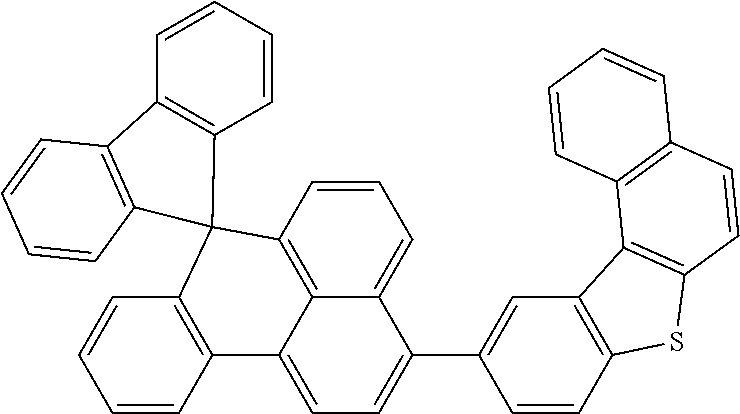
C1=CC2=C3C(=C1)C(C1=CC4=C(C=C1)SC1=C4C4=C(C=C1)C=CC=C4)=CC=C3C1=C(C=CC=C1)C21C2=C(C=CC=C2)C2=C1C=CC=C2
